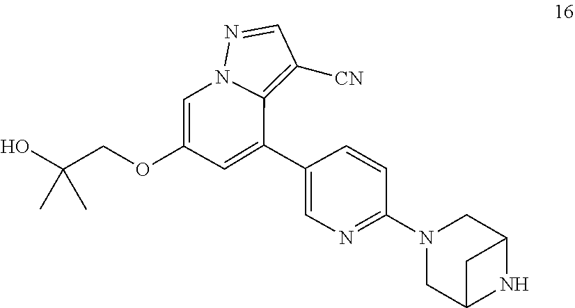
C1(OCC(O)(C)C)=CN2C(=C([CN])C=N2)C(C2=CN=C(N3CC4NC(C3)C4)C=C2)=C1
